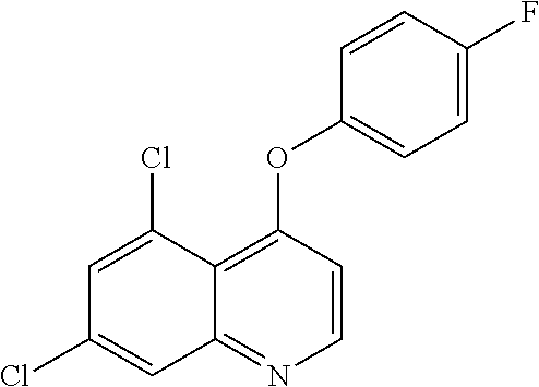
C1=C(Cl)C2=C(OC3=CC=C(F)C=C3)C=CN=C2C=C1Cl
